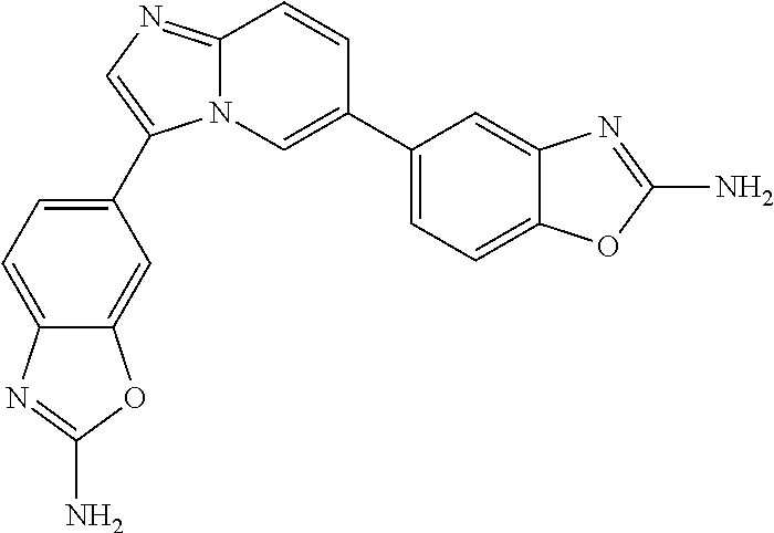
C12=NC=C(C3=CC=C4C(=C3)OC(N)=N4)N1C=C(C1=CC=C3C(=C1)N=C(N)O3)C=C2
